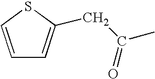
C1=CSC(CC(C)=O)=C1
